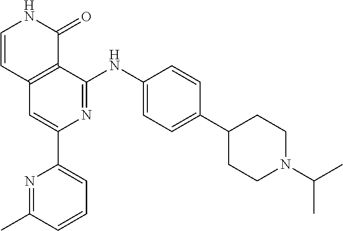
C12=C(C=CNC1=O)C=C(C1=CC=CC(C)=N1)N=C2NC1=CC=C(C2CCN(C(C)C)CC2)C=C1
